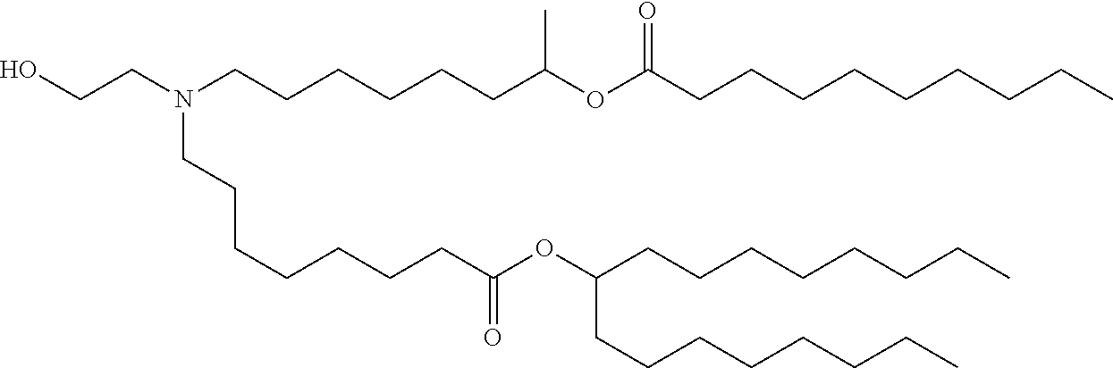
C(C(=O)OC(CCCCCCCC)CCCCCCCC)CCCCCCN(CCO)CCCCCCC(C)OC(CCCCCCCCC)=O
